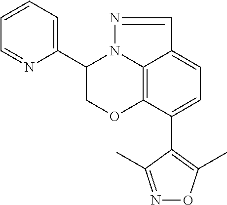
C12=C3C(C4=C(C)ON=C4C)=CC=C1C=NN2C(C1=CC=CC=N1)CO3
